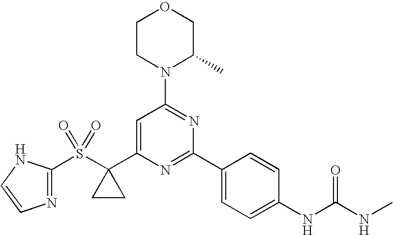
C1CN(C2=NC(C3=CC=C(NC(NC)=O)C=C3)=NC(C3(S(=O)(=O)C4=NC=CN4)CC3)=C2)C(C)CO1
